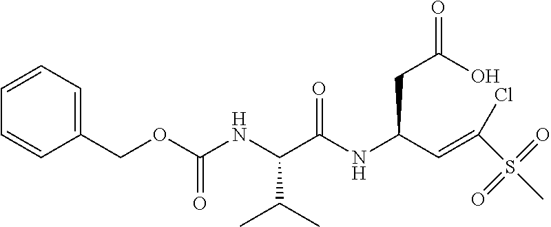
C1(COC(=O)NC(C(NC(CC(=O)O)C=C(S(C)(=O)=O)Cl)=O)C(C)C)=CC=CC=C1
